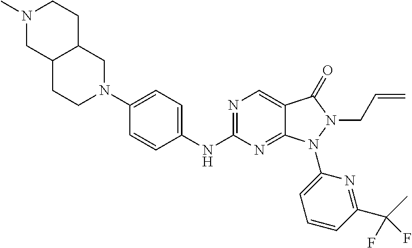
N1=C(NC2=CC=C(N3CC4C(CC3)CN(C)CC4)C=C2)N=C2C(=C1)C(=O)N(CC=C)N2C1=CC=CC(C(C)(F)F)=N1
